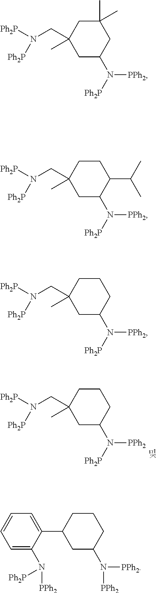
C1C(N([Ph2P])[PPh2])CCCC1(C)CN([Ph2P])[Ph2P].C1C(N([Ph2P])[PPh2])CC(C)(C)CC1(C)CN([Ph2P])[Ph2P].C1C(N([Ph2P])[PPh2])C(C(C)C)CCC1(C)CN([Ph2P])[Ph2P].C1C(N([Ph2P])[PPh2])CCCC1(C)CN([Ph2P])[Ph2P].C1C(N([PPh2])[PPh2])CCCC1C1=CC=CC=C1N([PPh2])[Ph2P]
